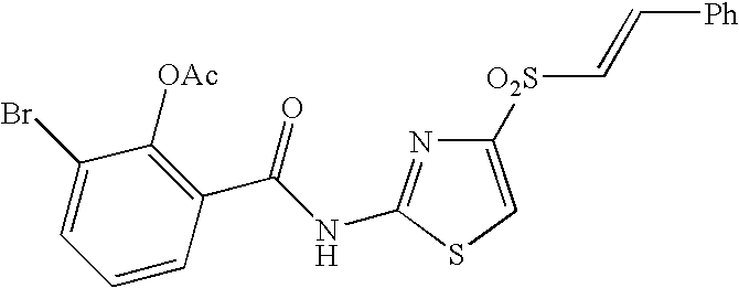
C1(Br)=CC=CC(C(NC2=NC([O2S]C=C[Ph])=CS2)=O)=C1[OAc]
